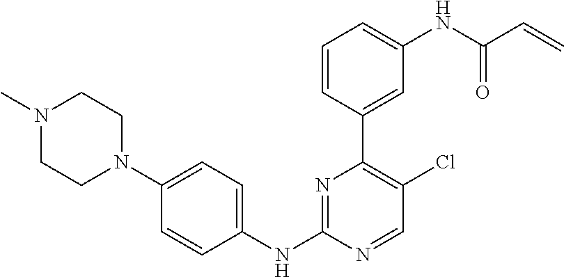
C1(NC2=NC(C3=CC(NC(C=C)=O)=CC=C3)=C(Cl)C=N2)=CC=C(N2CCN(C)CC2)C=C1
